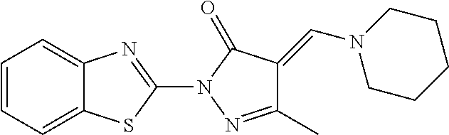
C12=CC=CC=C1SC(N1N=C(C)C(=CN3CCCCC3)C1=O)=N2
